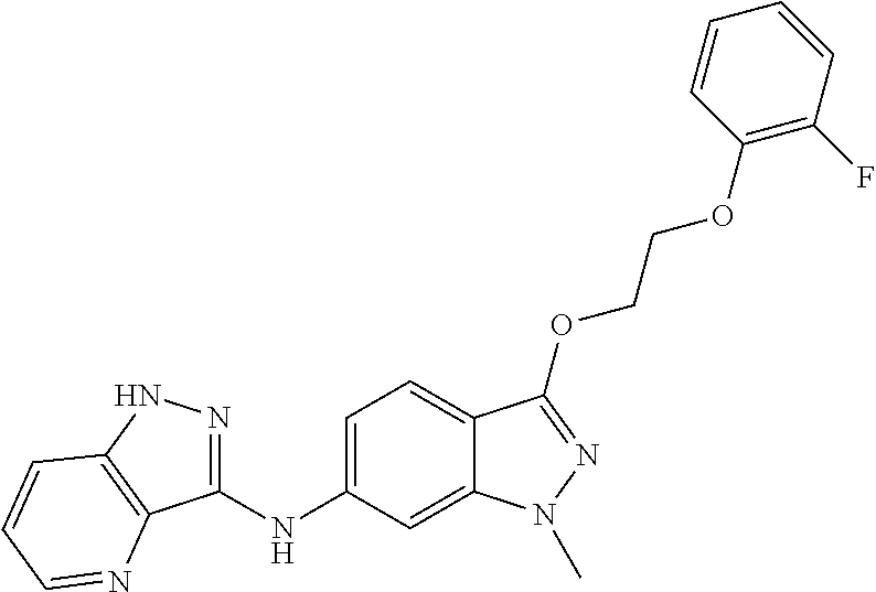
C1(NC2=CC=C3C(=C2)N(C)N=C3OCCOC2=C(F)C=CC=C2)=NNC2=C1N=CC=C2
